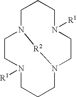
C1N2[R2]N(CCN([R1])CC1)CCCN([R1])CC2
